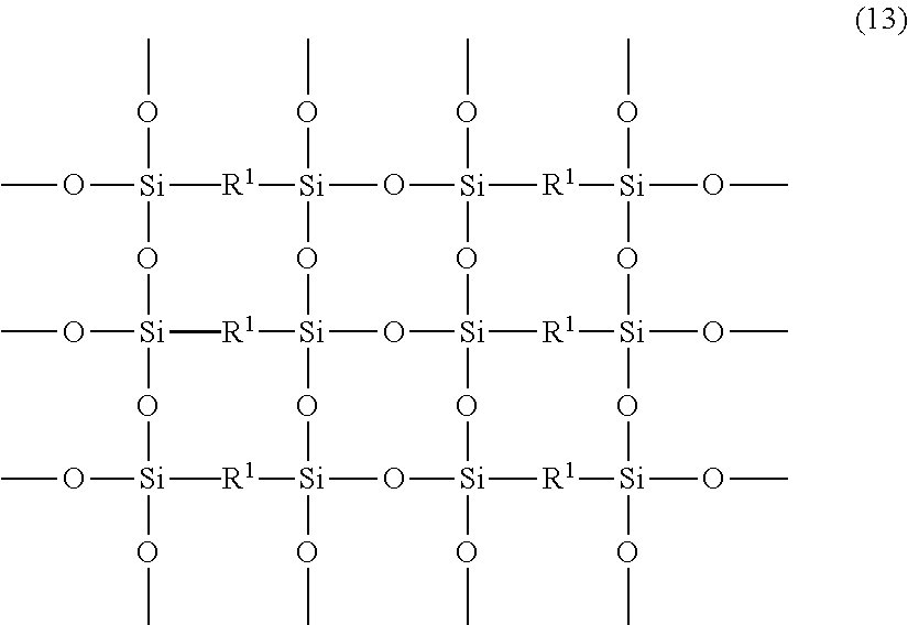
CO[Si]1(C)(OC)[R1][Si]2(OC)O[Si]3(OC)[R1][Si](OC)(OC)O[Si]4(OC)[R1][Si]5(O[Si]6([R1][Si](OC)(C)(O1)O[Si](OC)(C)(OC)[R1][Si](OC)(O[Si](OC)([R1][Si](OC)(OC)O4)O5)O6)O2)O3
